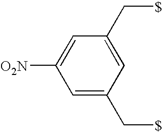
C1([O2N])=CC(C[$])=CC(C[$])=C1
